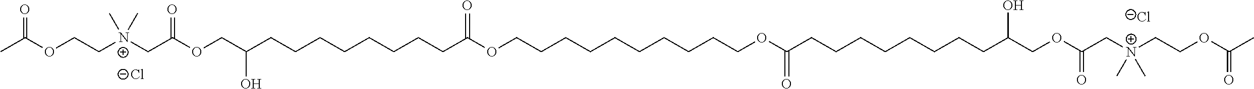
CC(OCC[N+](CC(OCC(CCCCCCCCC(OCCCCCCCCCCOC(CCCCCCCCC(COC(=O)C[N+](CCOC(C)=O)(C)C)O)=O)=O)O)=O)(C)C)=O.[Cl-].[Cl-]
